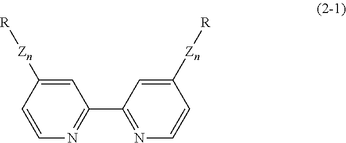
C1=C([Zn][R])C=CN=C1C1=NC=CC([Zn][R])=C1
